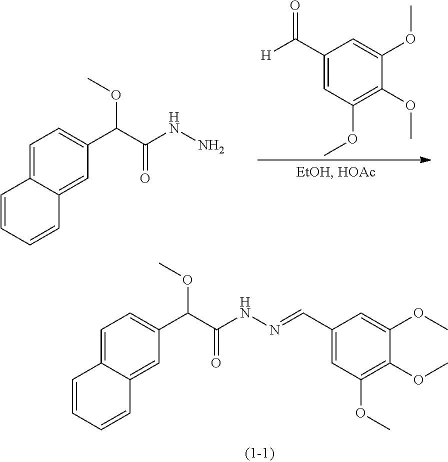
C1(C([H])=O)=CC(OC)=C(OC)C(OC)=C1.C1=C2C(=CC(C(C(NN)=O)OC)=C1)C=CC=C2.C1=C2C(=CC(C(C(NN=CC3=CC(OC)=C(OC)C(OC)=C3)=O)OC)=C1)C=CC=C2
